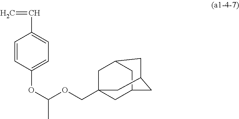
C(OCC12CC3CC(C1)CC(C2)C3)(C)OC1=CC=C(C=C)C=C1
